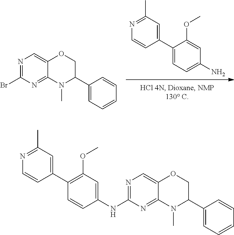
NC1=CC=C(C2=CC(C)=NC=C2)C(OC)=C1.N1=C(Br)N=C2C(=C1)OCC(C1=CC=CC=C1)N2C.N1=C(NC2=CC(OC)=C(C3=CC(C)=NC=C3)C=C2)N=C2C(=C1)OCC(C1=CC=CC=C1)N2C
